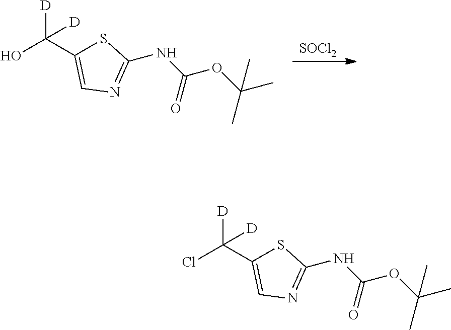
[SOCl2].[D]C(C1=CN=C(NC(OC(C)(C)C)=O)S1)(O)[D].[D]C(C1=CN=C(NC(OC(C)(C)C)=O)S1)(Cl)[D]
